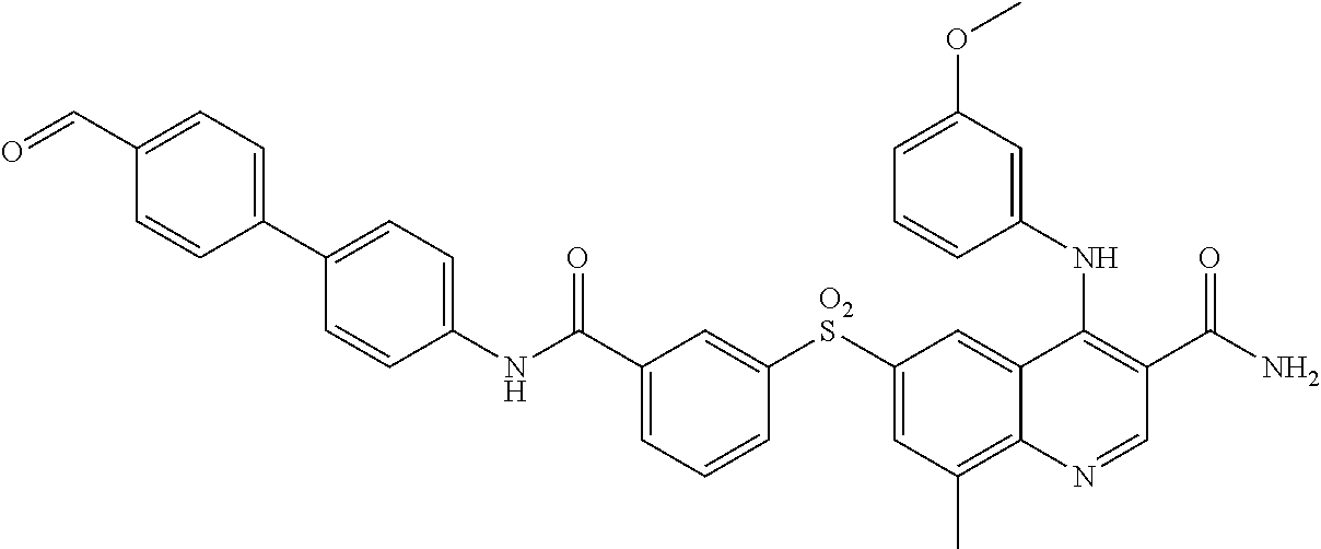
C1(NC(C2=CC=CC([O2S]C3=CC(C)=C4C(=C3)C(NC3=CC(OC)=CC=C3)=C(C(N)=O)C=N4)=C2)=O)=CC=C(C2=CC=C(C=O)C=C2)C=C1
